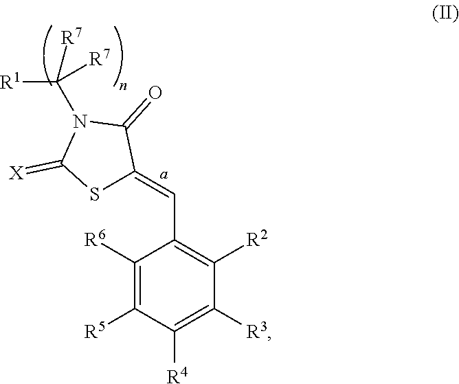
C1([R6])=C([R5])C([R4])=C([R3])C([R2])=C1C=C1SC(=[X])N(C([R1])([R7])[R7])C1=O
